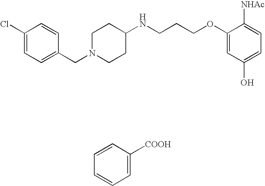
C1(Cl)=CC=C(CN2CCC(NCCCOC3=CC(O)=CC=C3[NHAc])CC2)C=C1.C1=CC([COOH])=CC=C1
